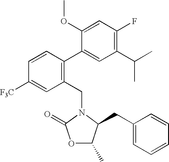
C1(CN2C(CC3=CC=CC=C3)C(C)OC2=O)=C(C2=CC(C(C)C)=C(F)C=C2OC)C=CC([F3C])=C1
